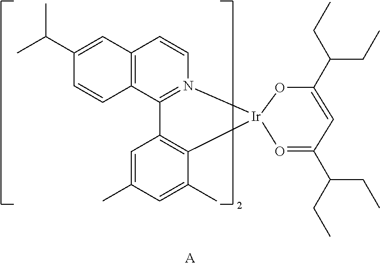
C1(C(C)C)=CC2=C(C=C1)C1=N(C=C2)[Ir]2(C3=C1C=C(C)C=C3C)OC(C(CC)CC)=CC(C(CC)CC)=O2.[A]
